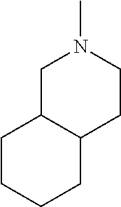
C1CCCC2C1CN(C)CC2
